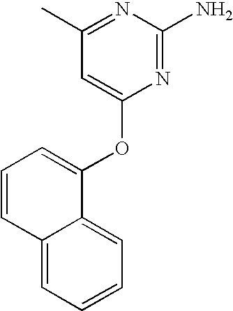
C1(C)=NC(N)=NC(OC2=CC=CC3=CC=CC=C23)=C1
